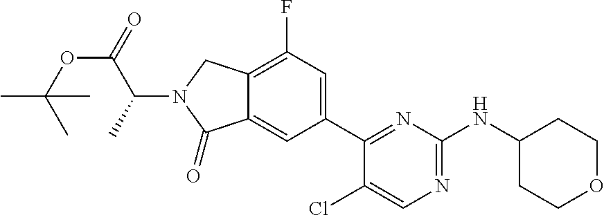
CC(OC(=O)C(C)N1C(=O)C2=CC(C3=NC(NC4CCOCC4)=NC=C3Cl)=CC(F)=C2C1)(C)C
